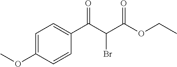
C1=C(OC)C=CC(C(C(C(OCC)=O)Br)=O)=C1
